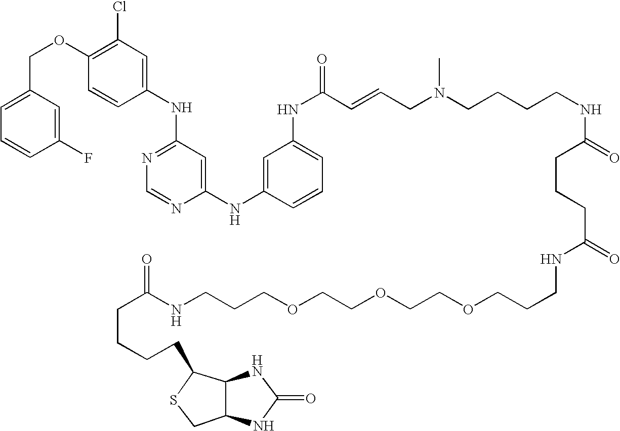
N(C1=NC=NC(NC2=CC(NC(=O)C=CCN(CCCCNC(=O)CCCC(=O)NCCCOCCOCCOCCCNC(CCCCC3SCC4C3NC(=O)N4)=O)C)=CC=C2)=C1)C1=CC(Cl)=C(OCC2=CC=CC(F)=C2)C=C1
